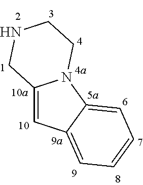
C12=CC3=CC=CC=C3N1CCNC2
